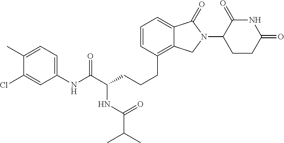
C(CC1=C2C(=CC=C1)C(=O)N(C1C(=O)NC(=O)CC1)C2)CC(C(NC1=CC=C(C)C(Cl)=C1)=O)NC(C(C)C)=O
